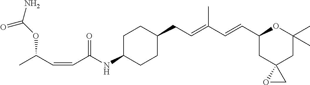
C1C(NC(C=CC(C)OC(=O)N)=O)CCC(CC=C(C=CC2CC3(CC(C)(C)O2)OC3)C)C1
